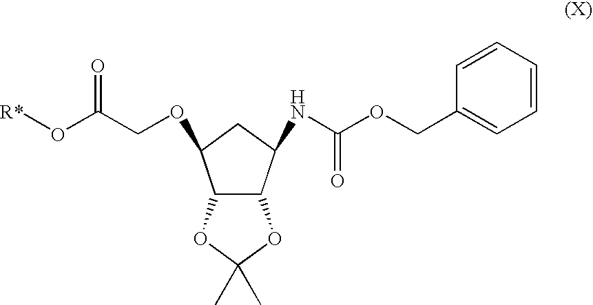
O(C(COC1C2C(OC(C)(C)O2)C(NC(OCC2=CC=CC=C2)=O)C1)=O)[R*]
